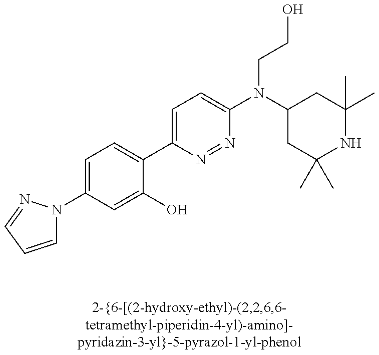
C1(N2C=CC=N2)=CC=C(C2=CC=C(N(C3CC(C)(C)NC(C)(C)C3)CCO)N=N2)C(O)=C1
